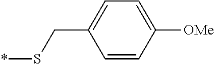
C1=CC([OMe])=CC=C1CS*
